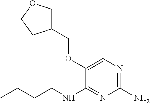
C1(OCC2COCC2)=CN=C(N)N=C1NCCCC
